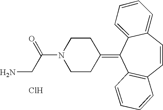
NCC(N1CCC(=C2C3=C(C=CC4=CC=CC=C24)C=CC=C3)CC1)=O.Cl
